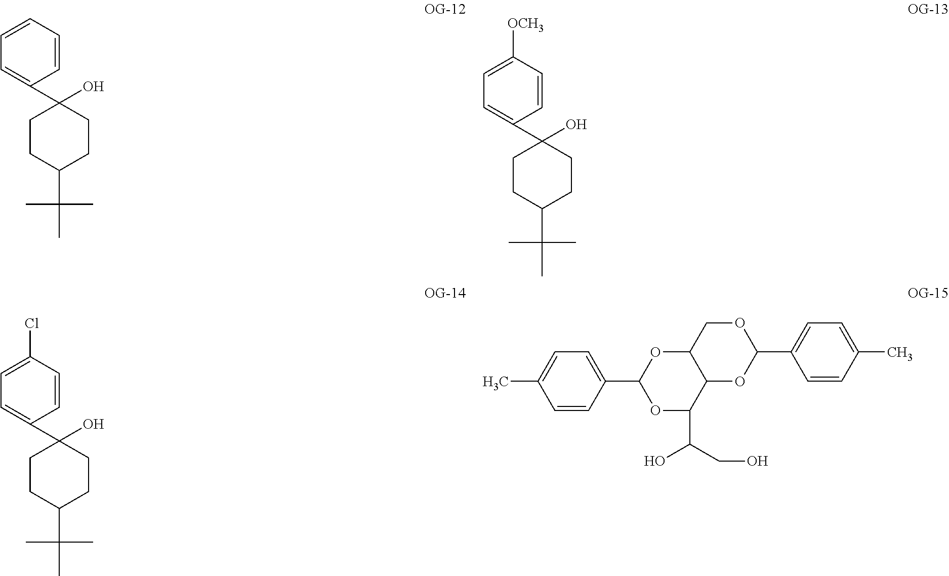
C1=CC=CC(C2(O)CCC(C(C)(C)C)CC2)=C1.C1=C([OCH3])C=CC(C2(O)CCC(C(C)(C)C)CC2)=C1.C1=C(Cl)C=CC(C2(O)CCC(C(C)(C)C)CC2)=C1.C1=CC(C2OC(C(CO)O)C3C(O2)COC(C2=CC=C(C)C=C2)O3)=CC=C1C
